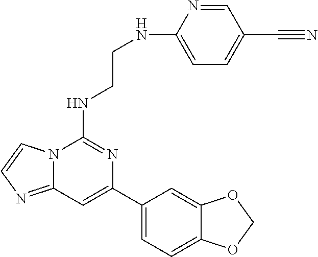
C12=NC=CN1C(NCCNC1=CC=C(C#N)C=N1)=NC(C1=CC=C3C(=C1)OCO3)=C2
